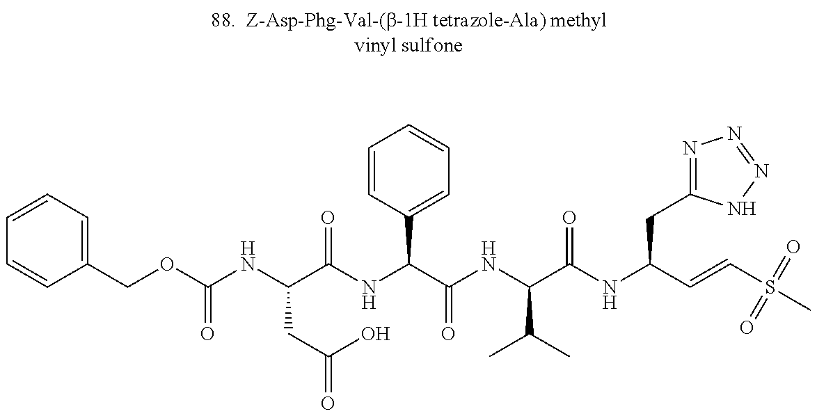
C1=CC=C(COC(NC(C(=O)NC(C2=CC=CC=C2)C(=O)NC(C(C)C)C(NC(C=CS(C)(=O)=O)CC2=NN=NN2)=O)CC(O)=O)=O)C=C1
